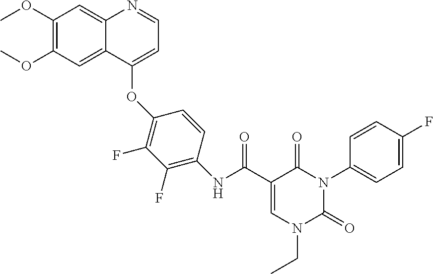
C1(OC)=C(OC)C=C2C(=C1)N=CC=C2OC1=C(F)C(F)=C(NC(C2=CN(CC)C(=O)N(C3=CC=C(F)C=C3)C2=O)=O)C=C1
